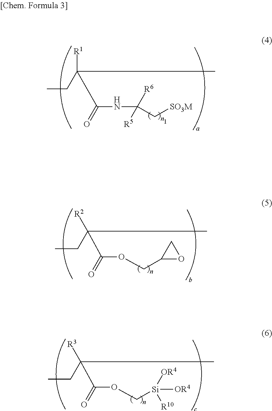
CCC(C)([R2])C(=O)OCC1OC1.CCC(C)([R3])C(=O)OC[Si]([OR4])([OR4])[R10].C([R1])(C(=O)NC(C[SO3M])([R6])[R5])(CC)C
